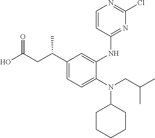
OC(CC(C1=CC=C(N(CC(C)C)C2CCCCC2)C(NC2=NC(Cl)=NC=C2)=C1)C)=O
